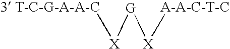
C[X][G][X]C
